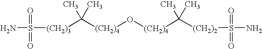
[(CH2)4](C(C)(C)[(CH2)3]S(N)(=O)=O)O[(CH2)4]C(C)(C)[(CH2)2]S(N)(=O)=O
